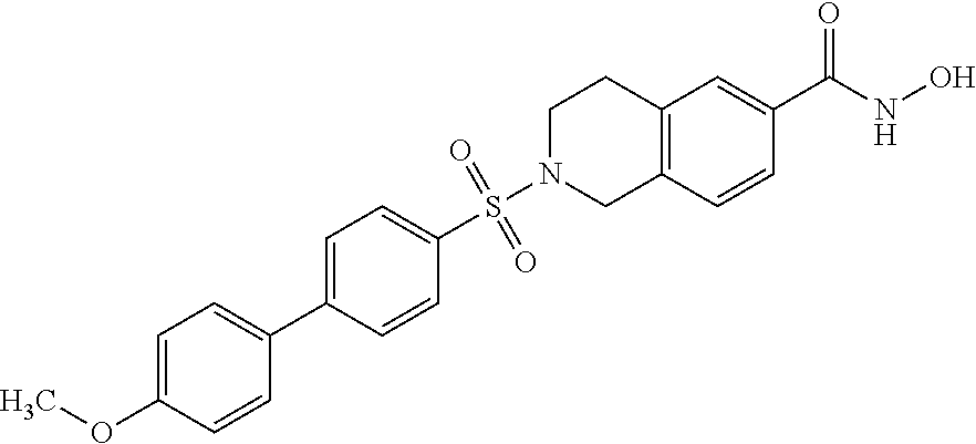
COC1=CC=C(C2=CC=C(S(=O)(=O)N3CC4=C(CC3)C=C(C(NO)=O)C=C4)C=C2)C=C1
